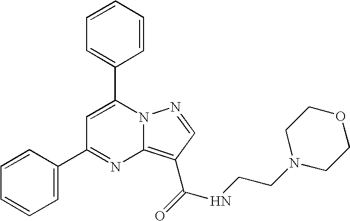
C1=C(C2=CC=CC=C2)N2C(=C(C(=O)NCCN3CCOCC3)C=N2)N=C1C1=CC=CC=C1
